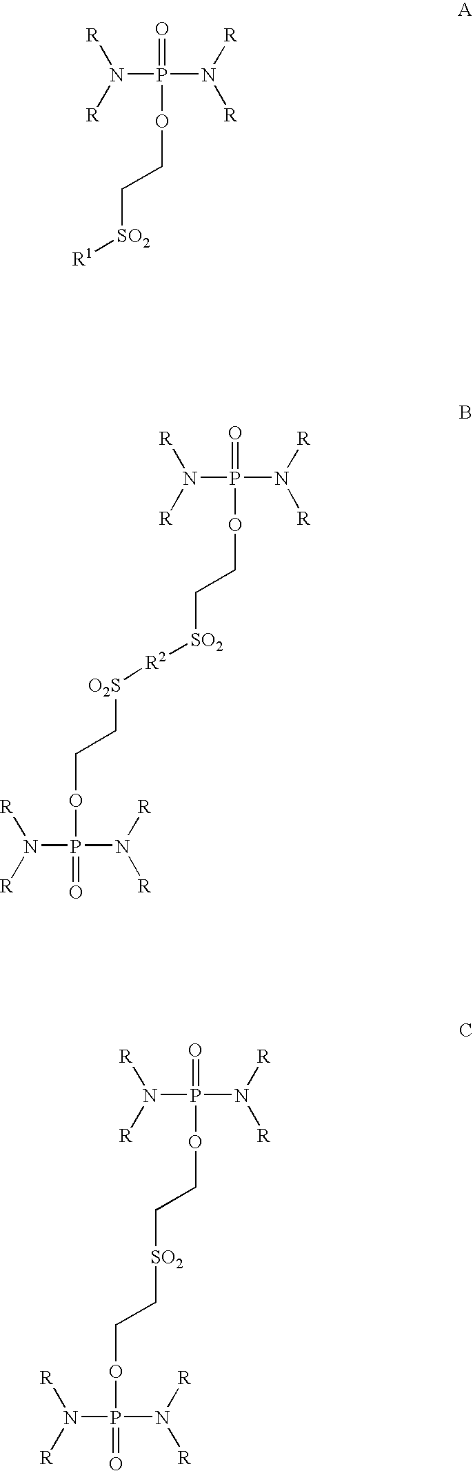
N(P(N([R])[R])(=O)OCC[SO2][R1])([R])[R].N(P(N([R])[R])(=O)OCC[SO2]CCOP(N([R])[R])(N([R])[R])=O)([R])[R].N(P(N([R])[R])(=O)OCC[SO2][R2][O2S]CCOP(N([R])[R])(N([R])[R])=O)([R])[R]
